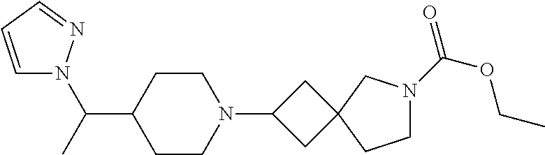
C1CC(C(C)N2C=CC=N2)CCN1C1CC2(C1)CN(C(=O)OCC)CC2
